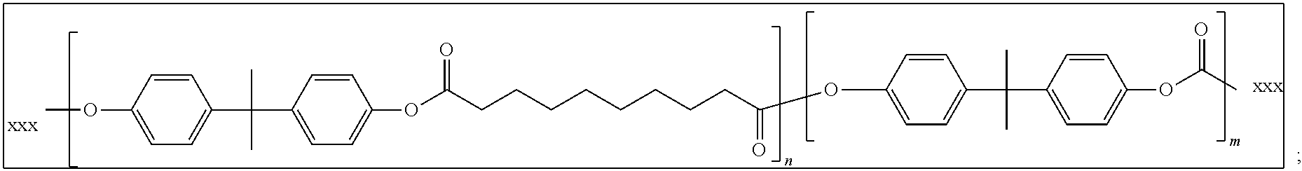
C1=C(OC)C=CC(C(C)(C)C2=CC=C(OC(CCCCCCCCC(OC3=CC=C(C(C)(C)C4=CC=C(OC(C)=O)C=C4)C=C3)=O)=O)C=C2)=C1
